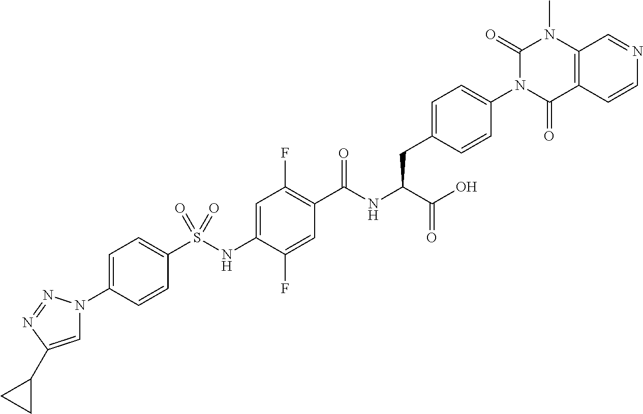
C1=C(N2C=C(C3CC3)N=N2)C=CC(S(=O)(=O)NC2=CC(F)=C(C(=O)NC(C(O)=O)CC3=CC=C(N4C(=O)C5=C(N(C)C4=O)C=NC=C5)C=C3)C=C2F)=C1
